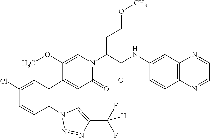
C1(Cl)=CC(C2=CC(=O)N(C(C(NC3=CC4=C(C=C3)N=CC=N4)=O)CCOC)C=C2OC)=C(N2N=NC(C(F)(F)[H])=C2)C=C1
